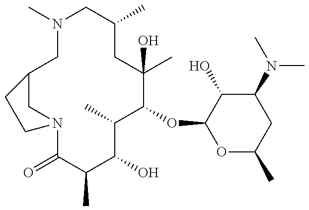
C1C2CN(C)CC(C)CC(C)(O)C(OC3OC(C)CC(N(C)C)C3O)C(C)C(O)C(C)C(=O)N1CC2
